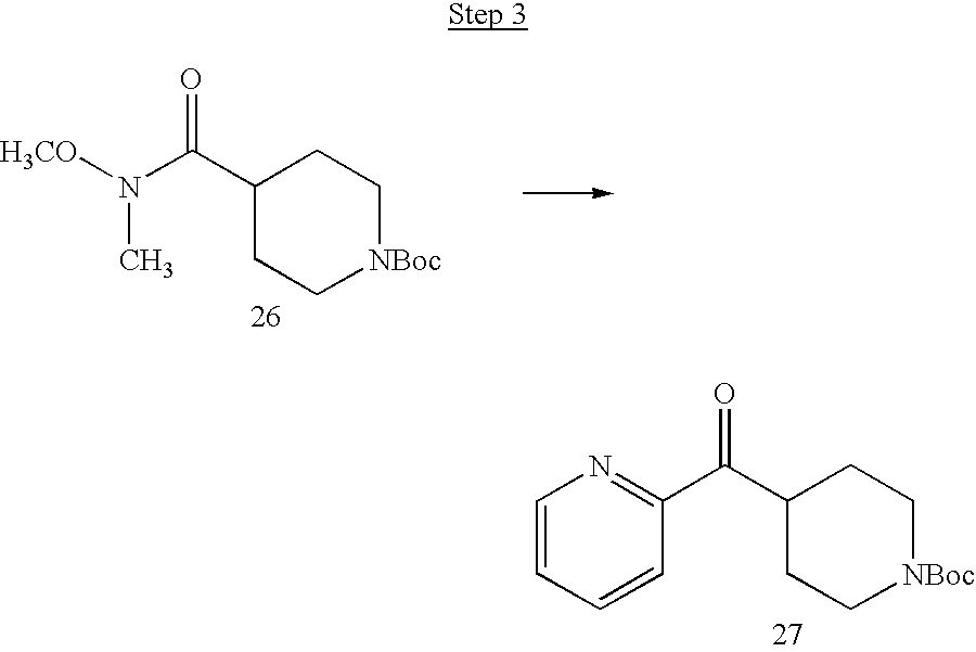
C1(C(N(C)[H3CO])=O)CC[NBoc]CC1.C1(C(C2=NC=CC=C2)=O)CC[NBoc]CC1
